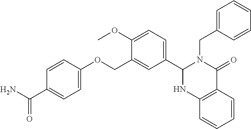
C1(C(N)=O)=CC=C(OCC2=CC(C3N(CC4=CC=CC=C4)C(=O)C4=C(C=CC=C4)N3)=CC=C2OC)C=C1
